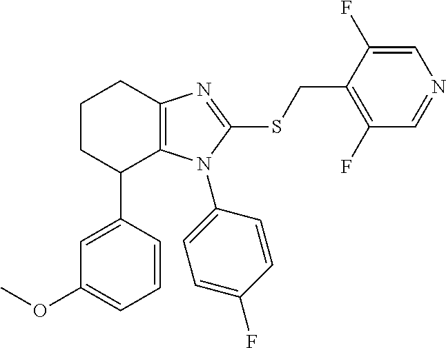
C1(C2=CC(OC)=CC=C2)C2=C(N=C(SCC3=C(F)C=NC=C3F)N2C2=CC=C(F)C=C2)CCC1
